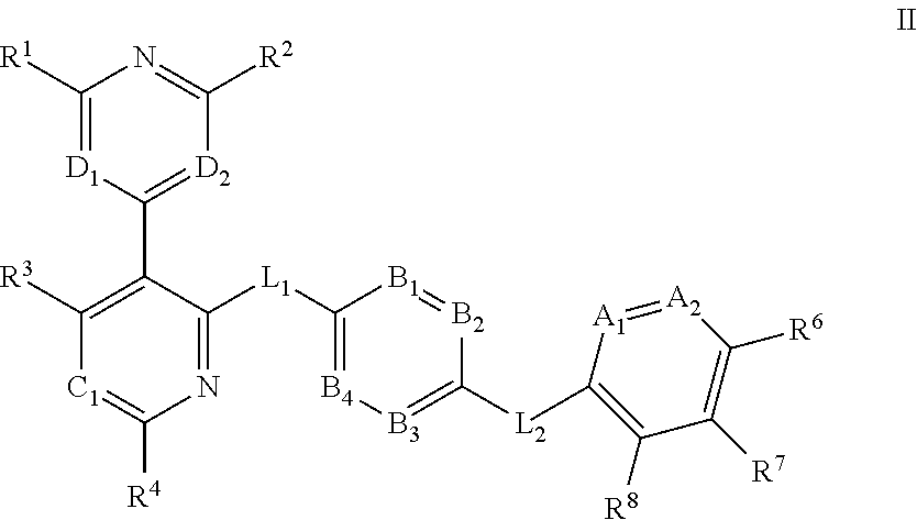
C1([R3])=C(C2=[D2]C([R2])=NC([R1])=[D1]2)C([L1]C2=[B4][B3]=C([L2]C3=C([R8])C([R7])=C([R6])[A2]=[A1]3)[B2]=[B1]2)=NC([R4])=[C1]1
